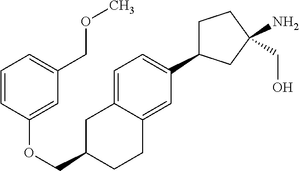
C1=C2C(=CC(C3CCC(CO)(N)C3)=C1)CCC(COC1=CC(COC)=CC=C1)C2
